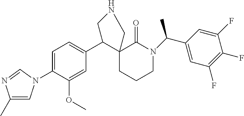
C1=C(N2C=C(C)N=C2)C(OC)=CC(C2C3(CCCN(C(C)C4=CC(F)=C(F)C(F)=C4)C3=O)CNC2)=C1
